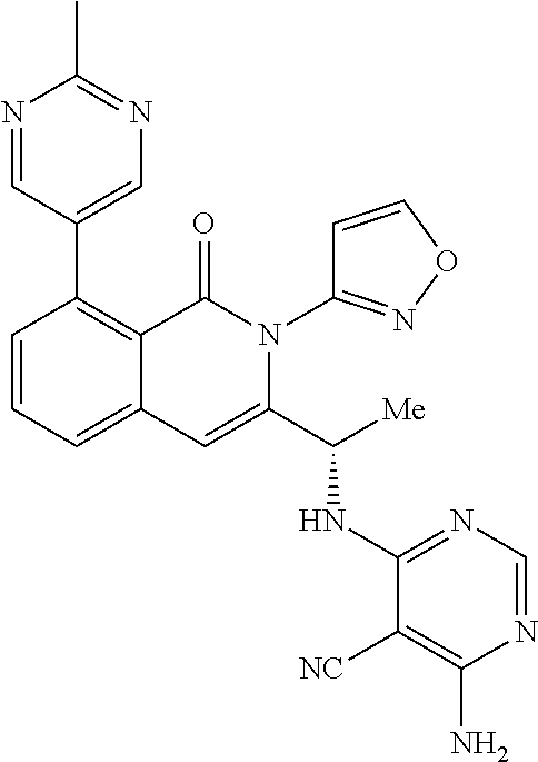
C1(C2=C3C(=CC=C2)C=C(C([Me])NC2=NC=NC(N)=C2[NC])N(C2=NOC=C2)C3=O)=CN=C(C)N=C1
